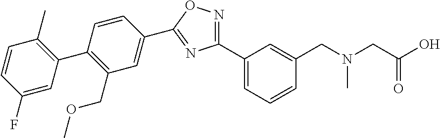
C1(C2=NOC(C3=CC(COC)=C(C4=C(C)C=CC(F)=C4)C=C3)=N2)=CC=CC(CN(CC(O)=O)C)=C1
